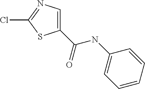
C1(C(NC2=CC=CC=C2)=O)=CN=C(Cl)S1
